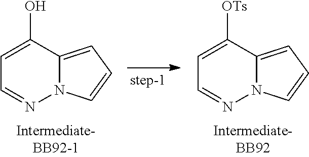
C12=CC=CN1N=CC=C2O.C12=CC=CN1N=CC=C2[OTs]
